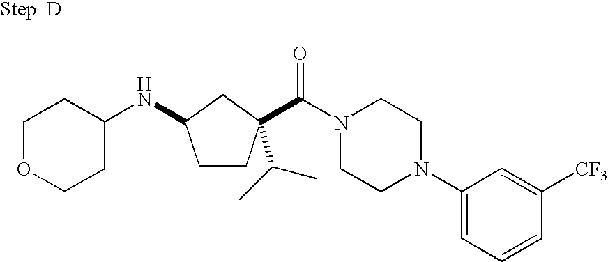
N(C1CCC(C(=O)N2CCN(C3=CC=CC([CF3])=C3)CC2)(C(C)C)C1)C1CCOCC1
